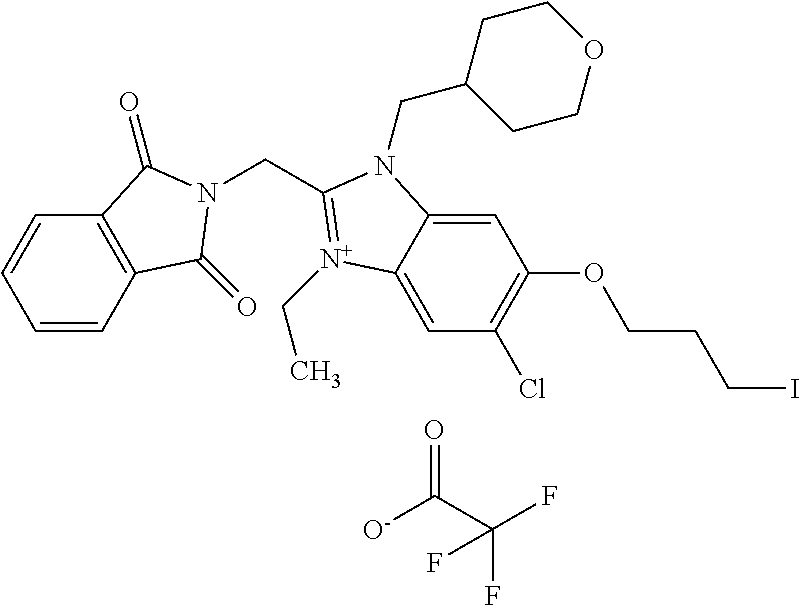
C1=CC2=C(C=C1)C(=O)N(CC1=[N+](CC)C3=CC(Cl)=C(OCCCI)C=C3N1CC1CCOCC1)C2=O.[O-]C(C(F)(F)F)=O
